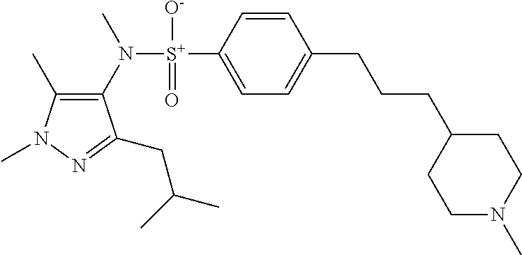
C1(C)=C(N([S+](C2=CC=C(CCCC3CCN(C)CC3)C=C2)([O-])=O)C)C(CC(C)C)=NN1C
